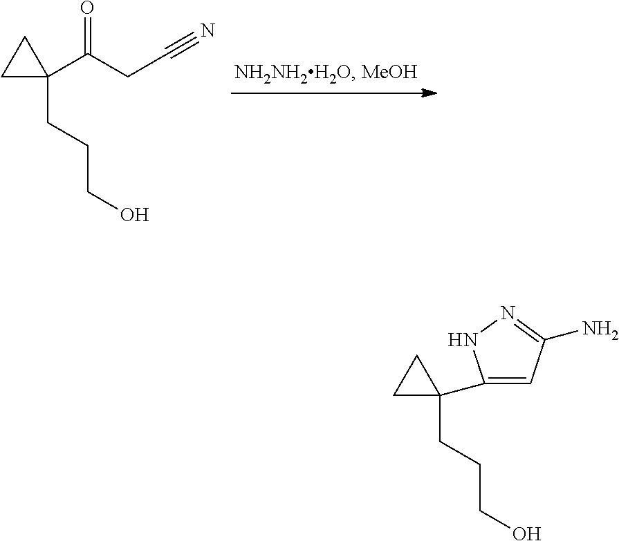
C1(CCCO)(C(CC#N)=O)CC1.C1(CCCO)(C2=CC(N)=NN2)CC1
